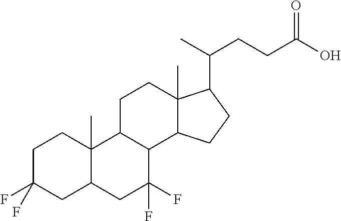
C1C(F)(F)CC2C(C)(C1)C1C(C(F)(F)C2)C2C(C)(CC1)C(C(C)CCC(O)=O)CC2
